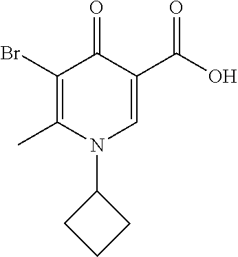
O=C(C1=CN(C2CCC2)C(C)=C(Br)C1=O)O
